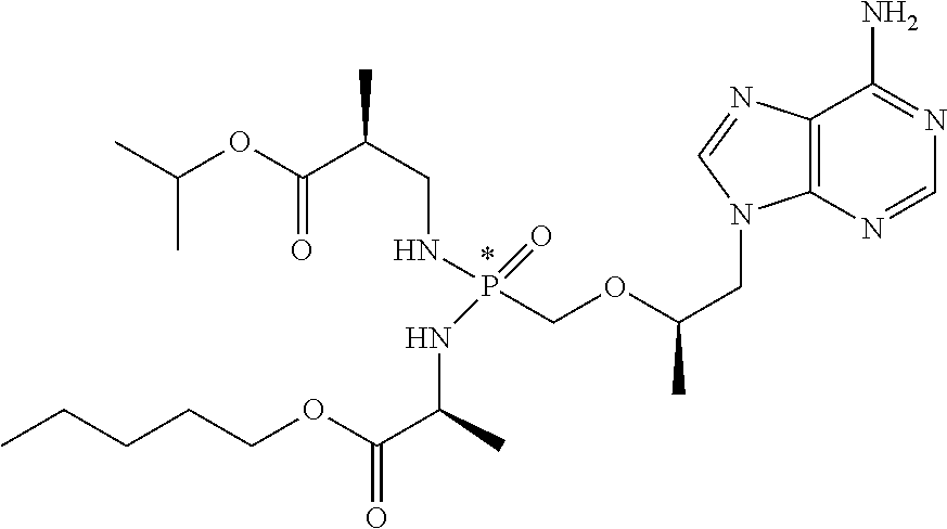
C12=C(N=CN=C1N)N(CC(C)OCP(NC(C(OCCCCC)=O)C)(NCC(C(OC(C)C)=O)C)=O)C=N2
